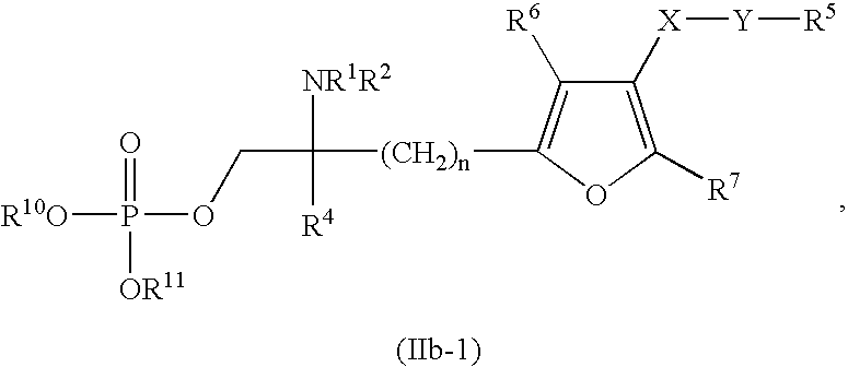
C1([X][Y][R5])=C([R7])OC([(CH2)n]C([NR1R2])([R4])COP([R10O])(=O)[OR11])=C1[R6]
